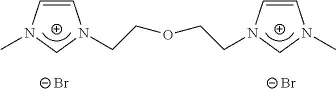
C1=CN(C)CN1CCOCCN1C=CN(C)C1.[Br-].[Br-]
